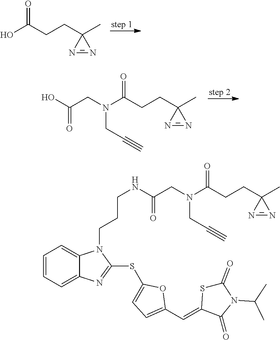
OC(CCC1(C)N=N1)=O.OC(CN(C(CCC1(C)N=N1)=O)CC#C)=O.C1=CC=C2C(=C1)N(CCCNC(=O)CN(CC#C)C(=O)CCC1(C)N=N1)C(SC1=CC=C(C=C3SC(=O)N(C(C)C)C3=O)O1)=N2
